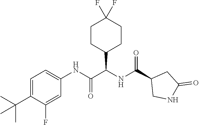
C1=C(C(C)(C)C)C(F)=CC(NC(C(NC(C2CNC(=O)C2)=O)C2CCC(F)(F)CC2)=O)=C1
